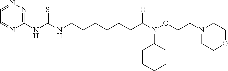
C1(NC(NCCCCCCC(N(OCCN2CCOCC2)C2CCCCC2)=O)=S)=NN=CC=N1
